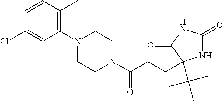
N1C(=O)NC(=O)C1(CCC(N1CCN(C2=C(C)C=CC(Cl)=C2)CC1)=O)C(C)(C)C
